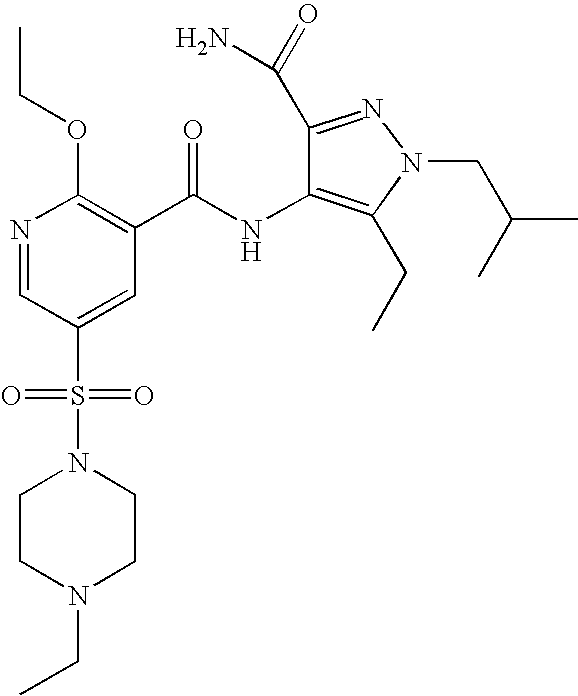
CCOC1=C(C(NC2=C(CC)N(CC(C)C)N=C2C(=O)N)=O)C=C(S(N2CCN(CC)CC2)(=O)=O)C=N1
